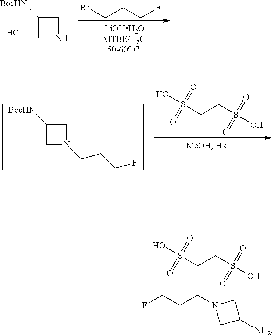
Cl.BrCCCF.C1NCC1[BocHN].S(CCS(O)(=O)=O)(O)(=O)=O.C1N(CCCF)CC1[BocHN].FCCCN1CC([NH2])C1.S(CCS(O)(=O)=O)(O)(=O)=O
